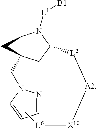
C12C(CN3N=CC=C3)(CC([L2][A2][X10][L6]C)N1[L1][B1])C2
